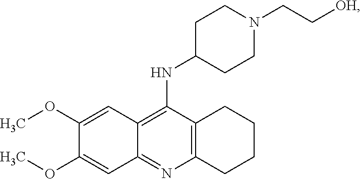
C12=C(N=C3C(=C1NC1CCN(CC[OH])CC1)C=C(OC)C(OC)=C3)CCCC2
